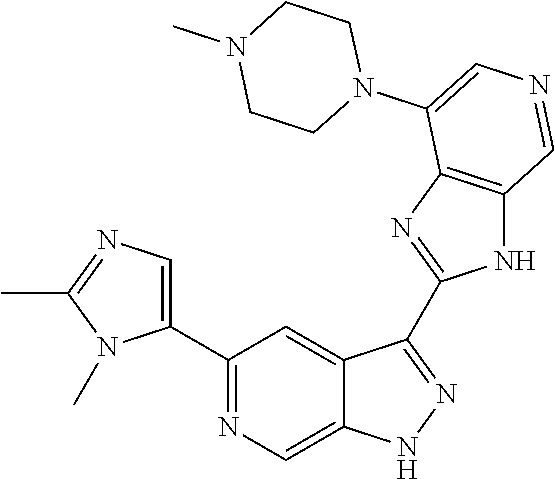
C1(C2=CN=C(C)N2C)=NC=C2C(=C1)C(C1=NC3=C(N1)C=NC=C3N1CCN(C)CC1)=NN2
